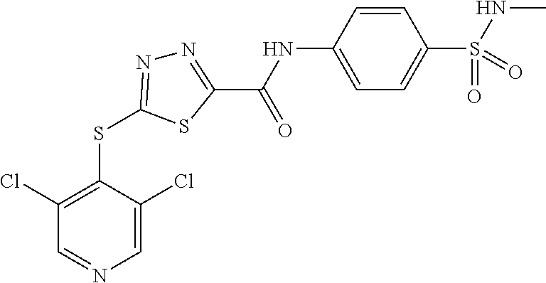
C1=C(Cl)C(SC2=NN=C(C(NC3=CC=C(S(NC)(=O)=O)C=C3)=O)S2)=C(Cl)C=N1
